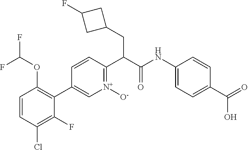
C1=CC(Cl)=C(F)C(C2=C[N+]([O-])=C(C(C(=O)NC3=CC=C(C(=O)O)C=C3)CC3CC(F)C3)C=C2)=C1OC(F)F
